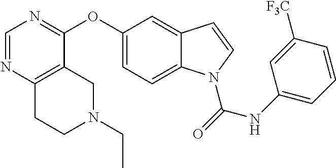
C1=NC2=C(C(OC3=CC=C4C(=C3)C=CN4C(=O)NC3=CC=CC([F3C])=C3)=N1)CN(CC)CC2
